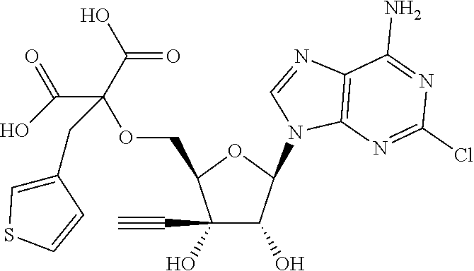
C1(C#C)(O)C(O)C(N2C=NC3=C2N=C(Cl)N=C3N)OC1COC(C(=O)O)(C(O)=O)CC1=CSC=C1
